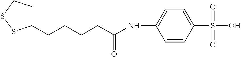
C1(CCCCC(NC2=CC=C(S(O)(=O)=O)C=C2)=O)CCSS1
